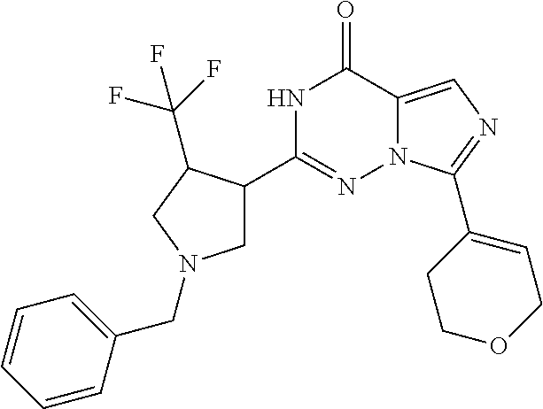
N1C(C2CN(CC3=CC=CC=C3)CC2C(F)(F)F)=NN2C(=CN=C2C2=CCOCC2)C1=O
